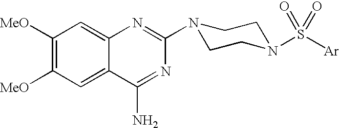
C1([MeO])=C([MeO])C=C2C(=C1)N=C(N1CCN(S([Ar])(=O)=O)CC1)N=C2N
